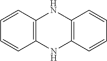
C1=CC2=C(C=C1)NC1=C(N2)C=CC=C1
